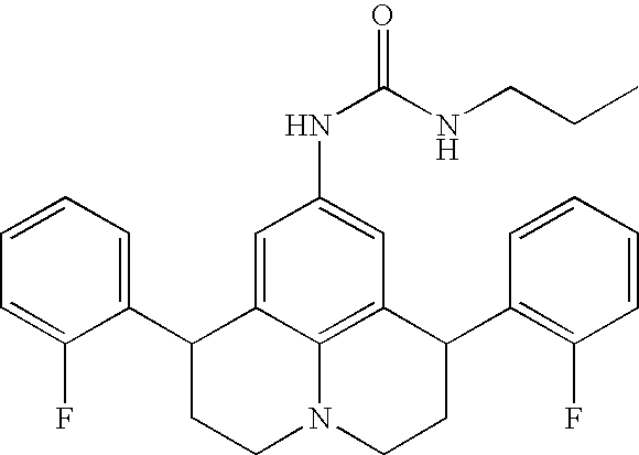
C1=CC=C(C2CCN3C4=C(C(C5=C(F)C=CC=C5)CC3)C=C(NC(=O)NCCC)C=C24)C(F)=C1
